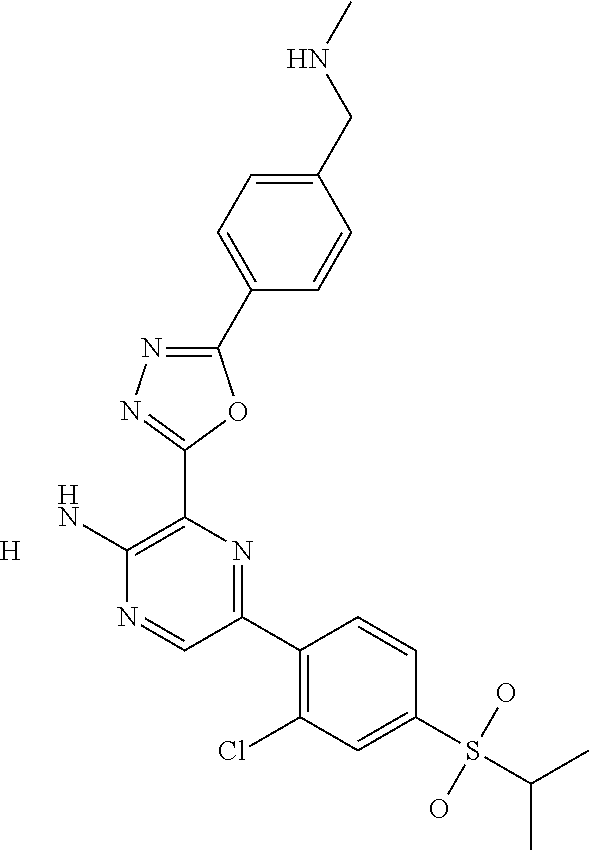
NC1=C(C2=NN=C(C3=CC=C(CNC)C=C3)O2)N=C(C2=C(Cl)C=C(S(O)(O)C(C)C)C=C2)C=N1.[H]
